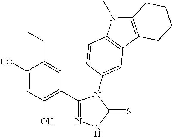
C1(C2=C(O)C=C(O)C(CC)=C2)=NNC(=S)N1C1=CC2=C(N(C)C3=C2CCCC3)C=C1
